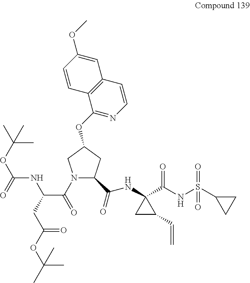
N1(C(=O)C(CC(OC(C)(C)C)=O)NC(OC(C)(C)C)=O)C(C(=O)NC2(C(NS(C3CC3)(=O)=O)=O)CC2C=C)CC(OC2=NC=CC3=C2C=CC(OC)=C3)C1
